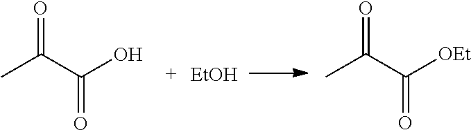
[EtOH].C(C(O)=O)(C)=O.C(C([OEt])=O)(C)=O
